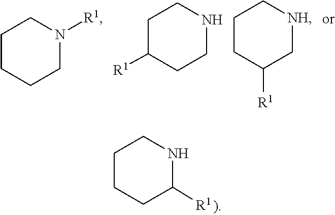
C1CCCN([R1])C1.C1C([R1])CCNC1.C1CC([R1])C[NH]C1.C1CCCC([R1])N1
